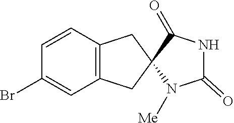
C1=CC2=C(C=C1Br)CC1(C2)N([Me])C(=O)NC1=O
